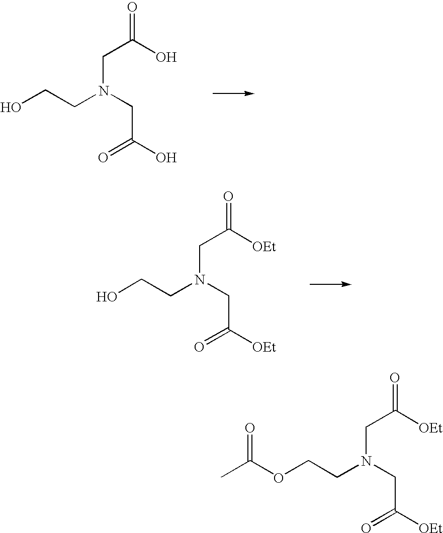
OCCN(CC(O)=O)CC(O)=O.OCCN(CC([OEt])=O)CC([OEt])=O.O(CCN(CC([OEt])=O)CC([OEt])=O)C(C)=O
